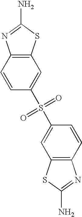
C12=C(SC(N)=N1)C=C(S(C1=CC3=C(C=C1)N=C(N)S3)(=O)=O)C=C2
